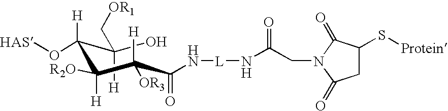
OC(C([H])(O[HAS])C([H])([R2O])C(C(=O)N[L]NC(CN1C(=O)CC(S[Protein])C1=O)=O)([H])[OR3])([H])C[OR1]
